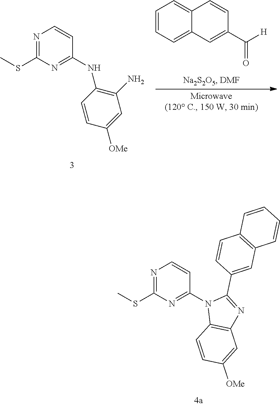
N1=C(SC)N=C(N2C3=C(N=C2C2=CC4=C(C=C2)C=CC=C4)C=C([OMe])C=C3)C=C1.N1=C(SC)N=C(NC2=C(N)C=C([OMe])C=C2)C=C1.C1=CC=C2C(=C1)C=CC(C([H])=O)=C2
